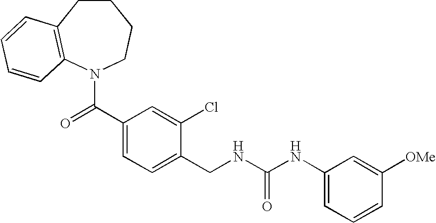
C1CC2=C(N(C(C3=CC=C(CNC(NC4=CC=CC([OMe])=C4)=O)C(Cl)=C3)=O)CC1)C=CC=C2
